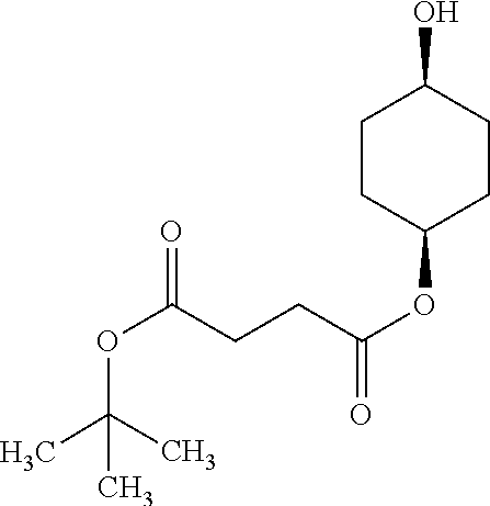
C(=O)(CCC(=O)OC(C)(C)C)OC1CCC(O)CC1
